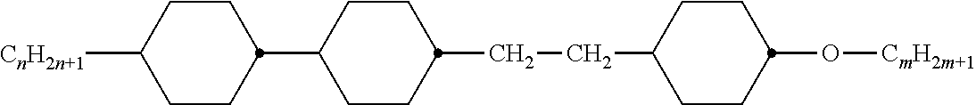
C1CC(C2CCC(CCC3CCC(O[CmH2m+1])CC3)CC2)CCC1[CnH2n+1]
